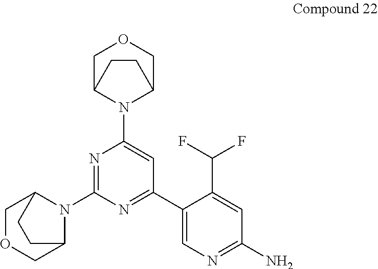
C1OCC2N(C3=NC(N4C5COCC4CC5)=CC(C4=CN=C(N)C=C4C(F)F)=N3)C1CC2
